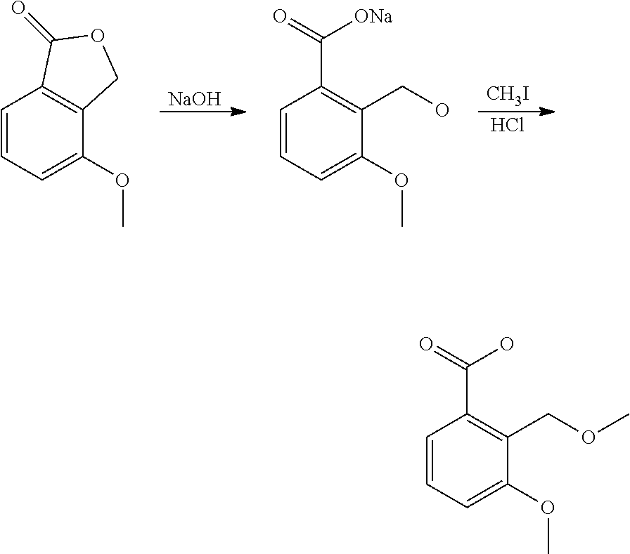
C1=CC=C(OC)C2=C1C(=O)OC2.[NaOH].C1=CC=C(OC)C(CO)=C1C([ONa])=O.[CH3I].Cl.C1=CC=C(OC)C(COC)=C1C(O)=O
